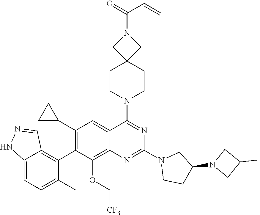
C12=CC=C(C)C(C3=C(C4CC4)C=C4C(=C3OC[CF3])N=C(N3CCC(N5CC(C)C5)C3)N=C4N3CCC4(CC3)CN(C(C=C)=O)C4)=C1C=NN2
